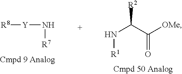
[R8][Y]N[R7].[R1]NC(C(=O)[OMe])[R2]
